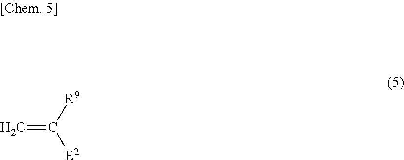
C=C([R9])[E2]
